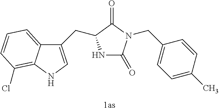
[1as].N1C(=O)N(CC2=CC=C(C)C=C2)C(=O)C1CC1=CNC2=C(Cl)C=CC=C12
